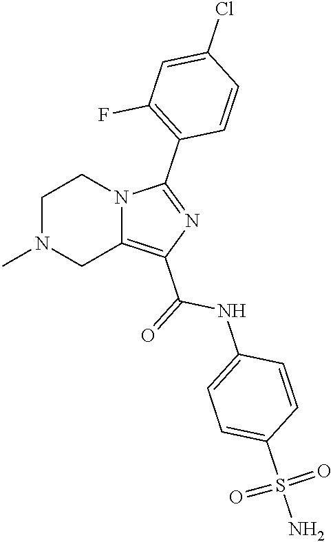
C1N(C)CC2=C(C(=O)NC3=CC=C(S(N)(=O)=O)C=C3)N=C(C3=C(F)C=C(Cl)C=C3)N2C1
